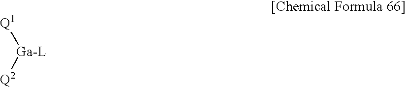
[Q1][Ga-L][Q2]
